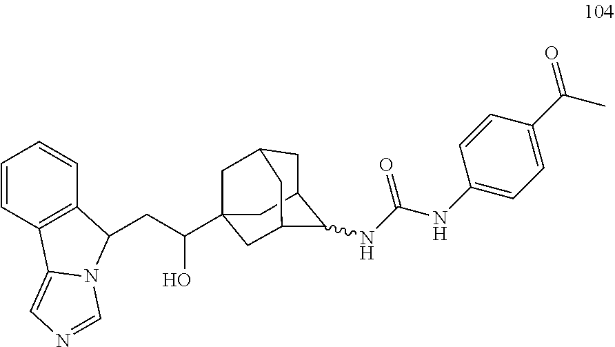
C(C(C12CC3CC(C(NC(NC4=CC=C(C(C)=O)C=C4)=O)C(C1)C3)C2)O)C1C2=C(C=CC=C2)C2=CN=CN21
